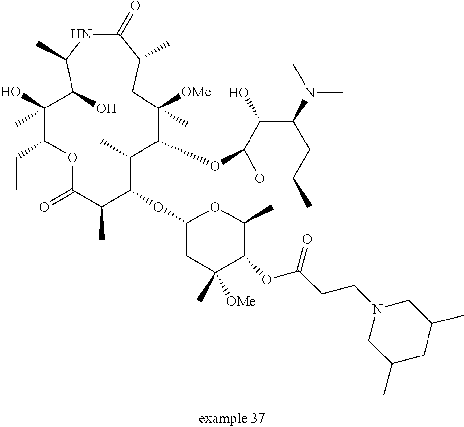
C1(OC2C(C)C(OC3OC(C)CC(N(C)C)C3O)C([OMe])(C)CC(C)C(=O)NC(C)C(O)C(C)(O)C(CC)OC(=O)C2C)CC(C)([OMe])C(OC(CCN2CC(C)CC(C)C2)=O)C(C)O1
